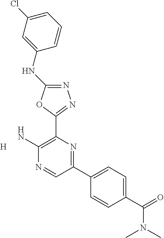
N1=C(NC2=CC(Cl)=CC=C2)OC(C2=C(N)N=CC(C3=CC=C(C(=O)N(C)C)C=C3)=N2)=N1.[H]
